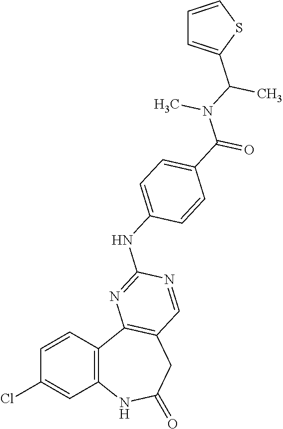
C1=CC2=C(C=C1Cl)NC(=O)CC1=C2N=C(NC2=CC=C(C(=O)N(C(C)C3=CC=CS3)C)C=C2)N=C1
